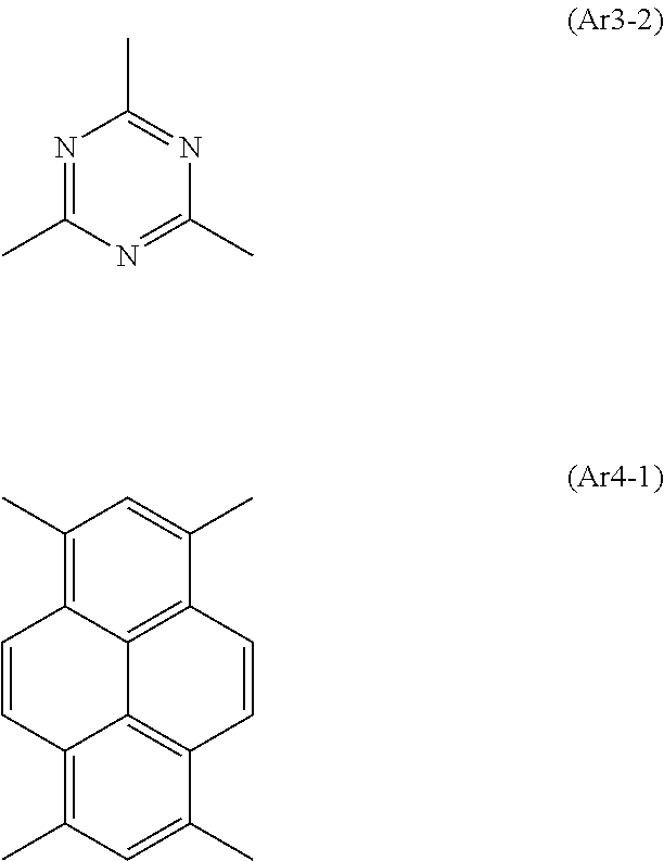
N1=C(C)N=C(C)N=C1C.C1(C)=C2C3=C(C(C)=C1)C=CC1=C3C(=C(C)C=C1C)C=C2
